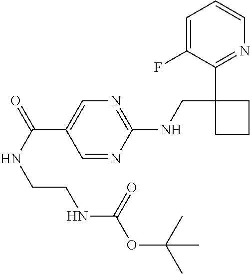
C1=C(F)C(C2(CNC3=NC=C(C(NCCNC(OC(C)(C)C)=O)=O)C=N3)CCC2)=NC=C1
